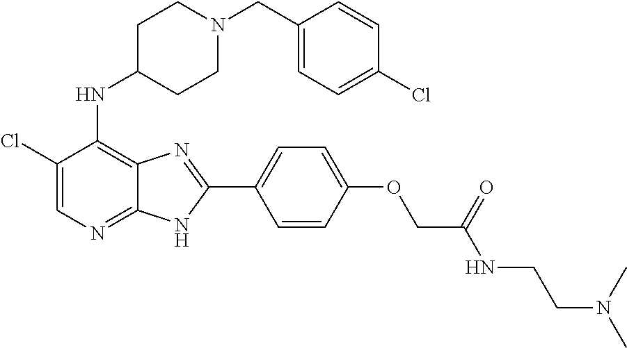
C1(Cl)=CN=C2C(=C1NC1CCN(CC3=CC=C(Cl)C=C3)CC1)N=C(C1=CC=C(OCC(NCCN(C)C)=O)C=C1)N2
